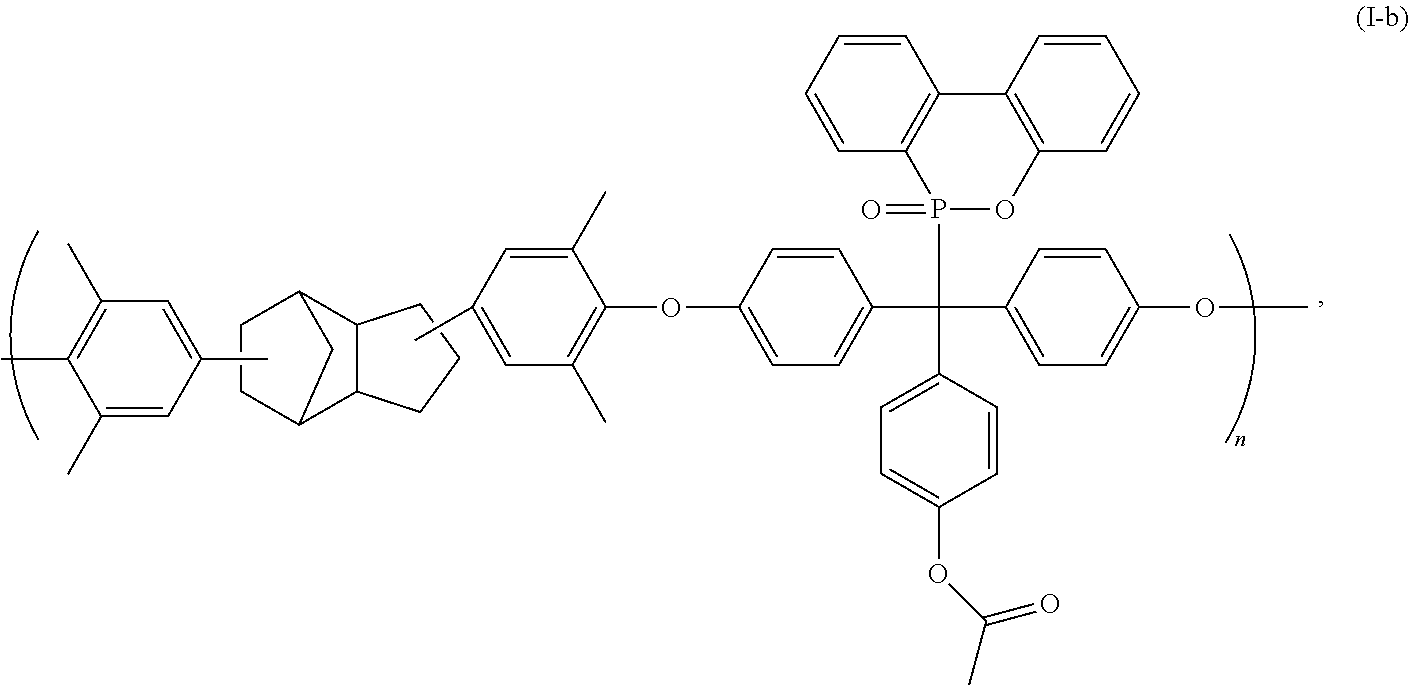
C12C(CCC1)C1CCC2C1.C1=CC=CC2=C1P(=O)(C(C1=CC=C(OC)C=C1)(C1=CC=C(OC3=C(C)C=C(C)C=C3C)C=C1)C1=CC=C(OC(C)=O)C=C1)OC1=C2C=CC=C1.C1(C)=CC(C)=CC(C)=C1C
